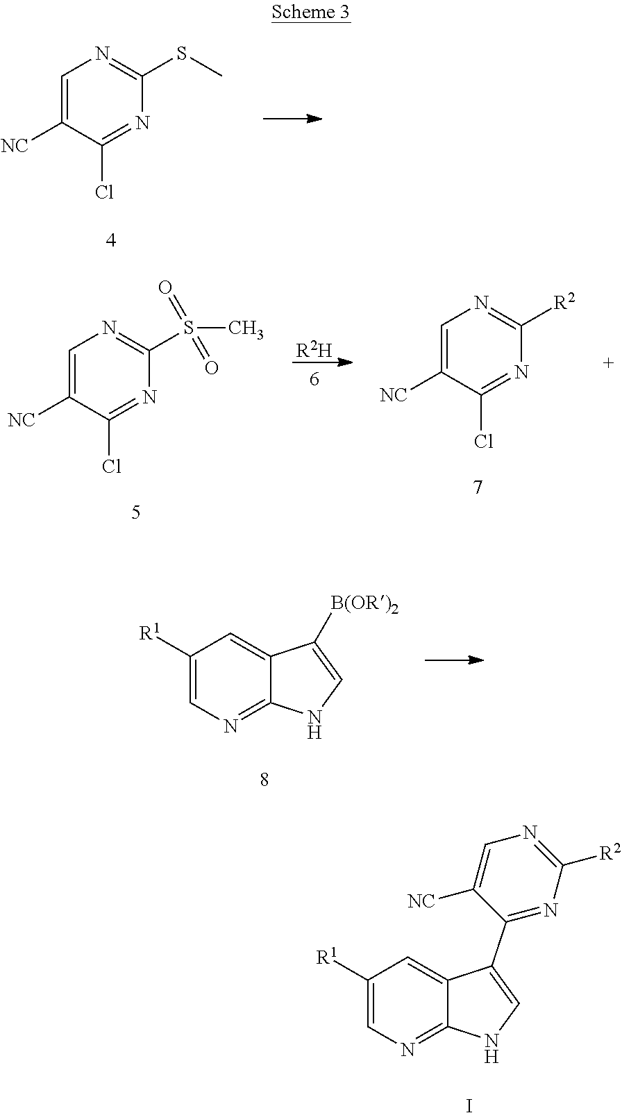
C1([R1])=CN=C2C(=C1)C(C1=NC([R2])=NC=C1[NC])=CN2.I.C1([NC])=CN=C(SC)N=C1Cl.[R2H].C1([NC])=CN=C(S(C)(=O)=O)N=C1Cl.C1([NC])=CN=C([R2])N=C1Cl.C1([R1])=CN=C2C(=C1)C([B(OR)2])=CN2
